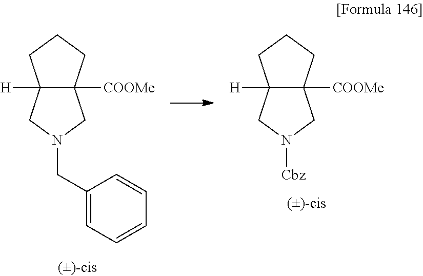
C12([H])C([COOMe])(CCC1)CN(CC1=CC=CC=C1)C2.C12([H])C([COOMe])(CCC1)CN([Cbz])C2
